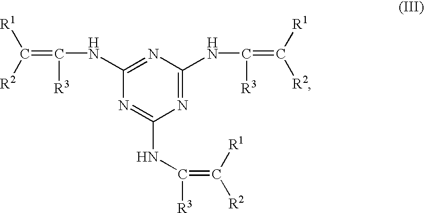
C(=C([R3])NC1=NC(NC(=C([R1])[R2])[R3])=NC(NC(=C([R2])[R1])[R3])=N1)([R2])[R1]
